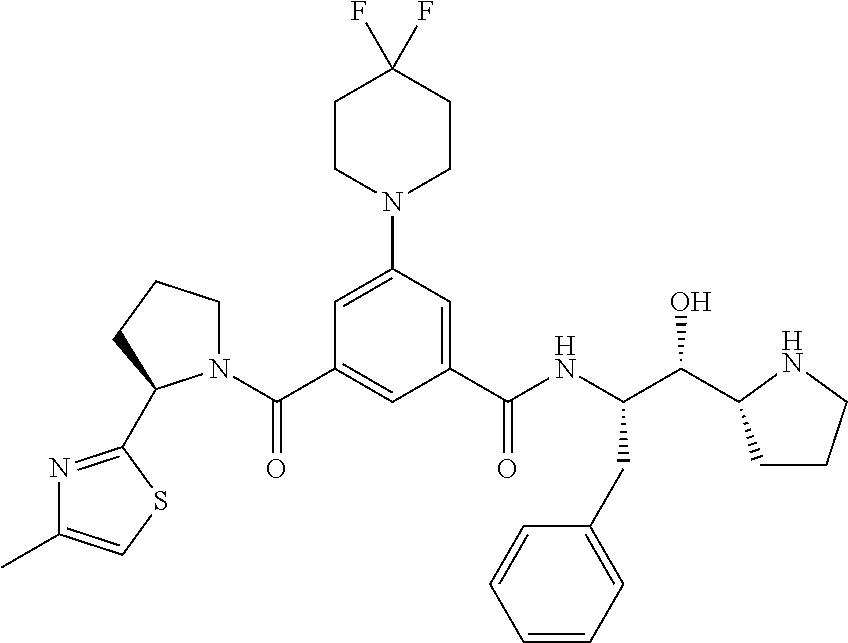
C1=C(N2CCC(F)(F)CC2)C=C(C(NC(C(C2CCCN2)O)CC2=CC=CC=C2)=O)C=C1C(=O)N1CCCC1C1=NC(C)=CS1
